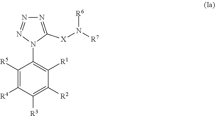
N1=C([X]N([R7])[R6])N(C2=C([R1])C([R2])=C([R3])C([R4])=C2[R5])N=N1
